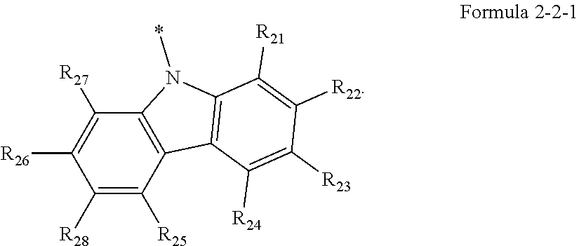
C1([R28])=C([R25])C2=C(C([R27])=C1[R26])N(*)C1=C2C([R24])=C([R23])C([R22])=C1[R21]
